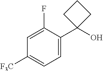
C1([F3C])=CC=C(C2(O)CCC2)C(F)=C1
